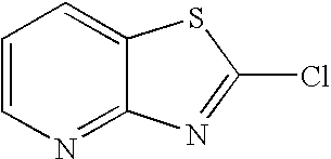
C1=CN=C2C(=C1)SC(Cl)=N2
